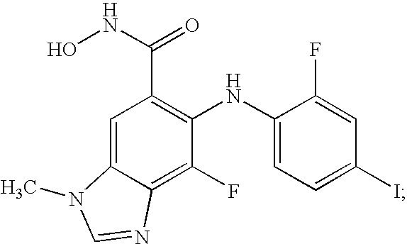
C1=C2C(=C(F)C(NC3=CC=C(I)C=C3F)=C1C(NO)=O)N=CN2C
